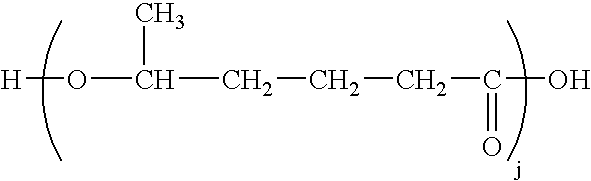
[H]OC(C)CCCC(=O)O
